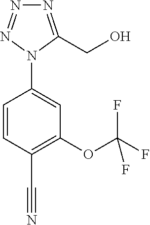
C1=CC(C#N)=C(OC(F)(F)F)C=C1N1C(CO)=NN=N1
